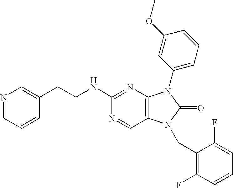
C(NC1=NC2=C(C=N1)N(CC1=C(F)C=CC=C1F)C(=O)N2C1=CC=CC(OC)=C1)CC1=CN=CC=C1
